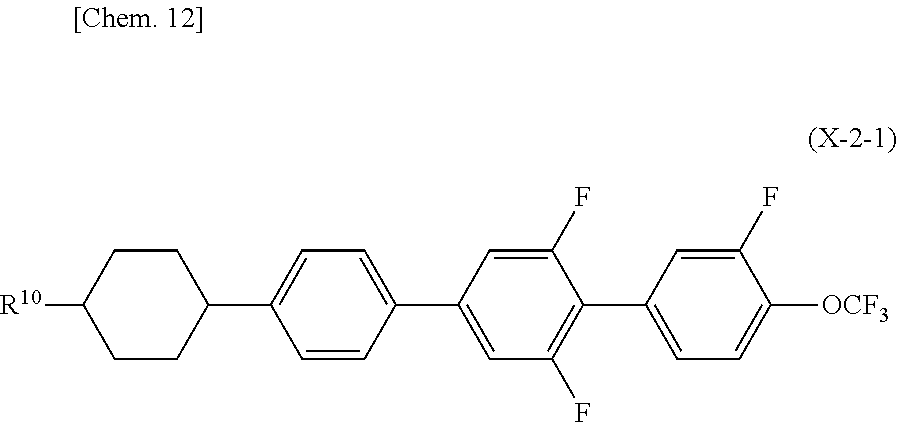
[R10]C1CCC(C2=CC=C(C3=CC(F)=C(C4=CC=C([OCF3])C(F)=C4)C(F)=C3)C=C2)CC1
